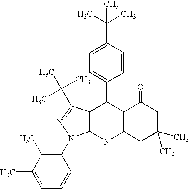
C12=C(NC3=C(C1C1=CC=C(C(C)(C)C)C=C1)C(C(C)(C)C)=NN3C1=C(C)C(C)=CC=C1)CC(C)(C)CC2=O
